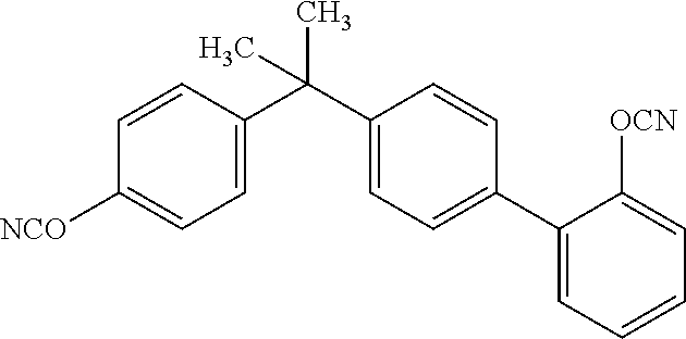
C1(C(C2=CC=C([NCO])C=C2)(C)C)=CC=C(C2=CC=CC=C2[OCN])C=C1
